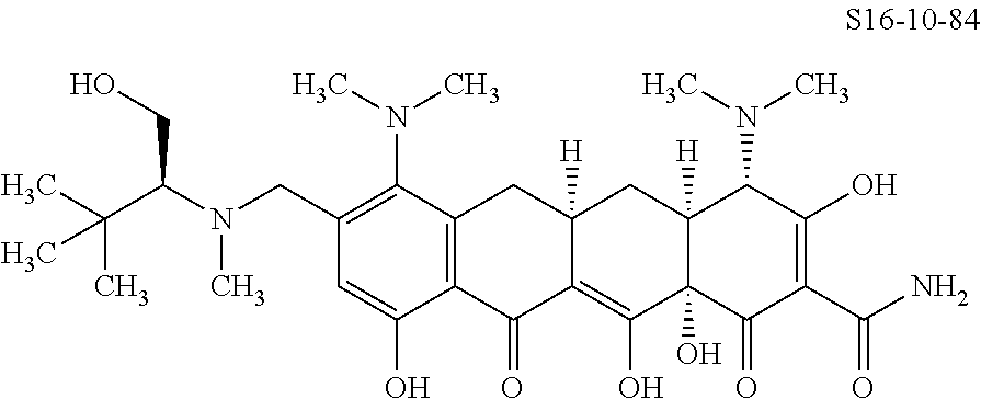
C1(CN(C(C(C)(C)C)CO)C)=C(N(C)C)C2=C(C(O)=C1)C(=O)C1=C(O)C3(O)C([H])(CC1([H])C2)C(N(C)C)C(O)=C(C(N)=O)C3=O
